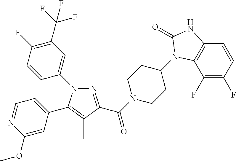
N1(C2=CC(C(F)(F)F)=C(F)C=C2)N=C(C(N2CCC(N3C4=C(C=CC(F)=C4F)NC3=O)CC2)=O)C(C)=C1C1=CC=NC(OC)=C1
